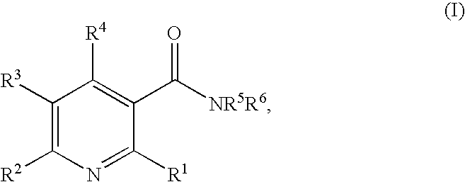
C1([R3])=C([R2])N=C([R1])C(C([NR5R6])=O)=C1[R4]
